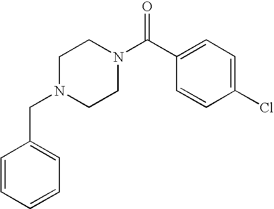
C(N1CCN(C(C2=CC=C(Cl)C=C2)=O)CC1)C1=CC=CC=C1
